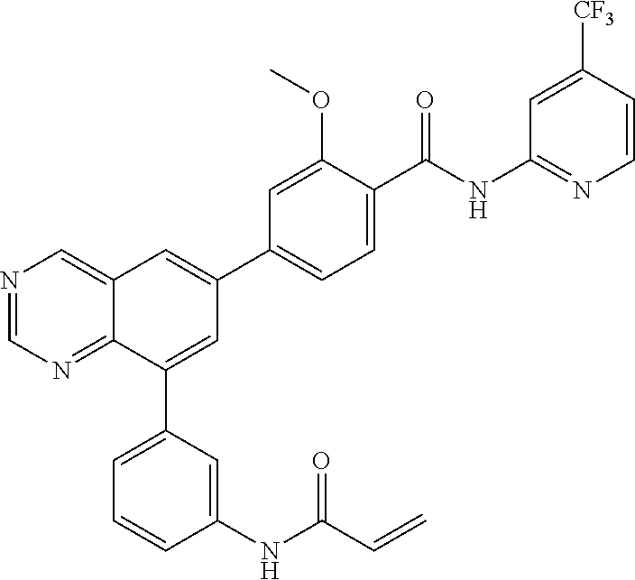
N1=CN=C2C(=C1)C=C(C1=CC=C(C(NC3=NC=CC([CF3])=C3)=O)C(OC)=C1)C=C2C1=CC=CC(NC(C=C)=O)=C1
